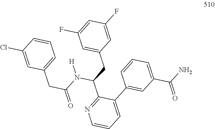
C1(CC(=O)N(C(CC2=CC(F)=CC(F)=C2)C2=NC=CC=C2C2=CC(C(N)=O)=CC=C2)[H])=CC=CC(Cl)=C1
